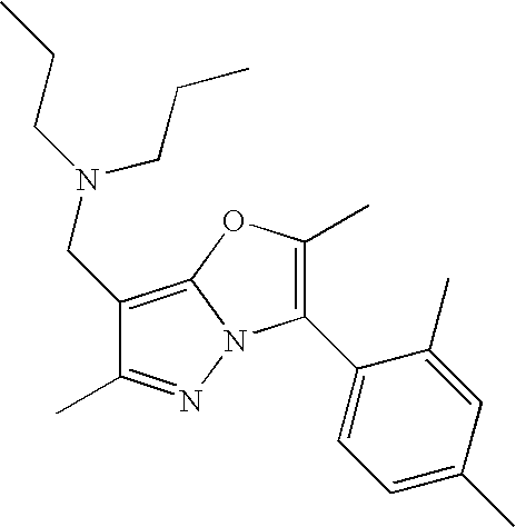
C1(CN(CCC)CCC)=C2N(N=C1C)C(C1=CC=C(C)C=C1C)=C(C)O2
